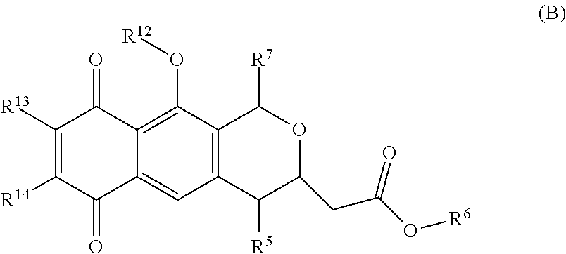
C12=C(C(O[R12])=C3C(=C1)C(=O)C([R14])=C([R13])C3=O)C([R7])OC(CC(O[R6])=O)C2[R5]
